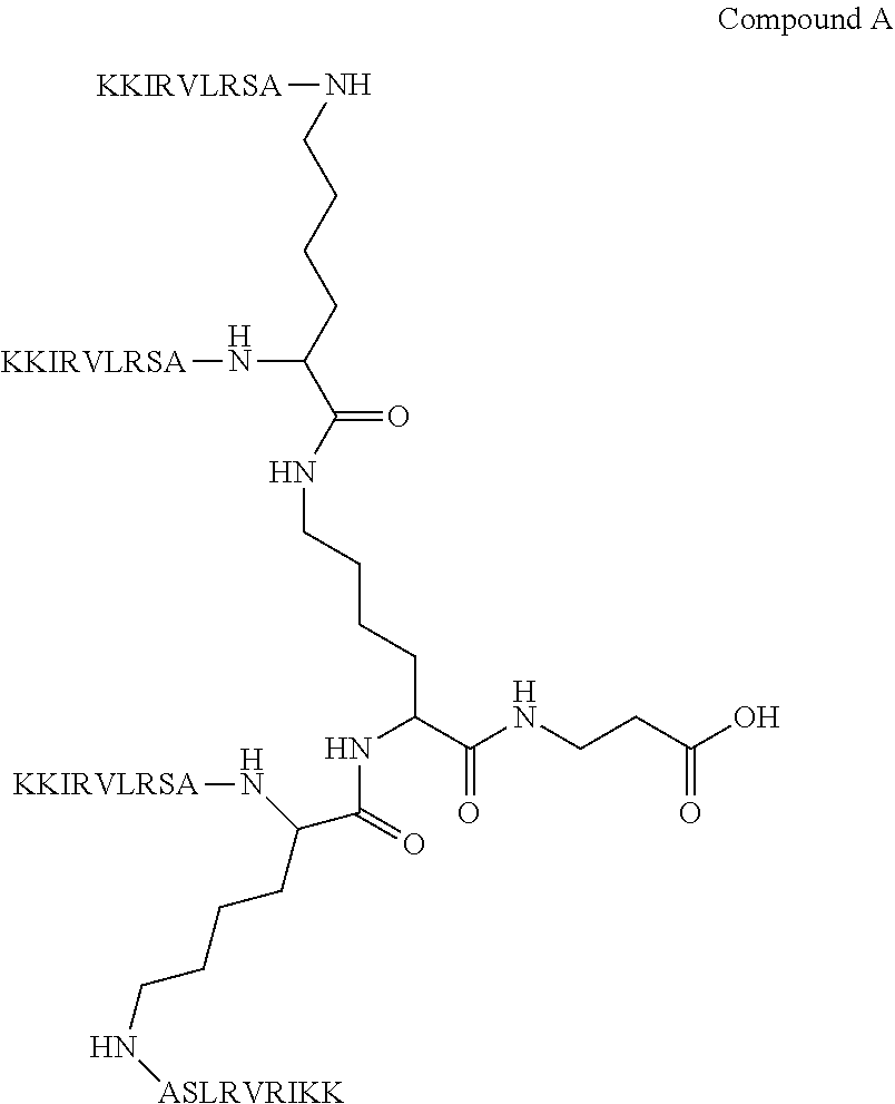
[KKIRVLRSA]NCCCCC(C(=O)NCCCCC(C(=O)NCCC(=O)O)NC(=O)C(CCCCN[ASLRVRIKK])N[KKIRVLRSA])N[KKIRVLRSA]
